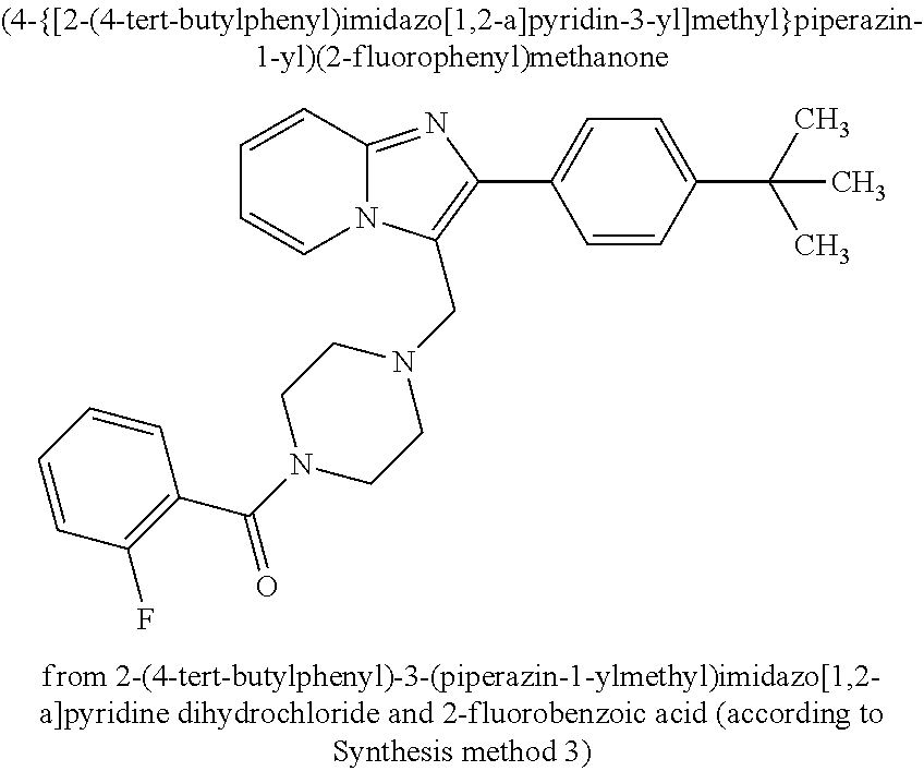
C1=CC2=NC(C3=CC=C(C(C)(C)C)C=C3)=C(CN3CCN(C(C4=C(F)C=CC=C4)=O)CC3)N2C=C1
